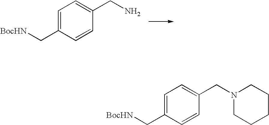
C1=C(C[BocHN])C=CC(CN)=C1.C1=C(C[BocHN])C=CC(CN2CCCCC2)=C1
